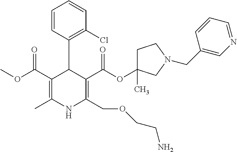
C1=CC(C2C(C(OC)=O)=C(C)NC(COCCN)=C2C(OC2(C)CCN(CC3=CN=CC=C3)C2)=O)=C(Cl)C=C1
